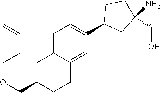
C1=C2C(=CC(C3CC(N)(CO)CC3)=C1)CCC(COCCC=C)C2
